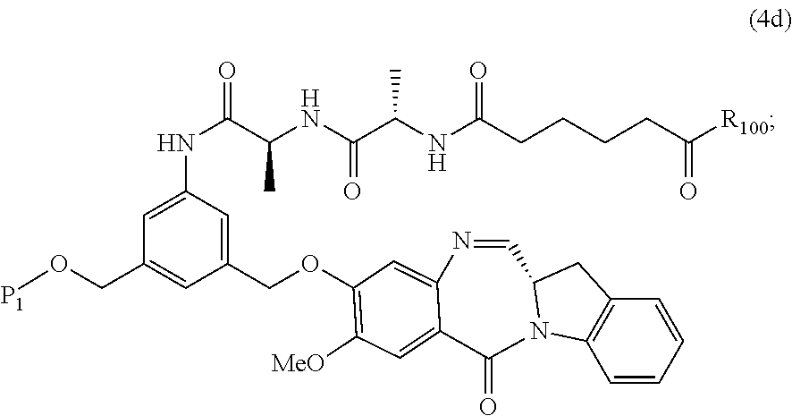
C1(COC2=C([MeO])C=C3C(=C2)N=CC2CC4=C(C=CC=C4)N2C3=O)=CC(NC(=O)C(NC(C(NC(CCCCC([R100])=O)=O)C)=O)C)=CC(CO[P1])=C1
